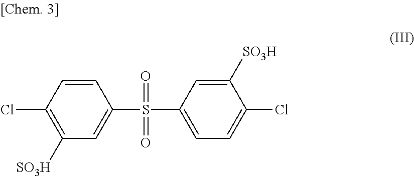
C1=CC(S(=O)(=O)C2=CC=C(Cl)C([SO3H])=C2)=CC([SO3H])=C1Cl
